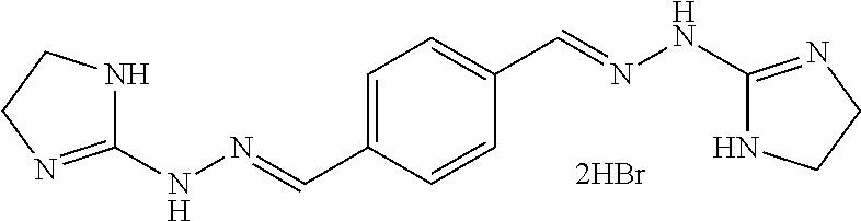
C1=CC(C=NNC2=NCCN2)=CC=C1C=NNC1=NCCN1
